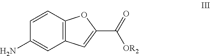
C1=CC2=C(C=C1N)C=C(C(=O)[OR2])O2
